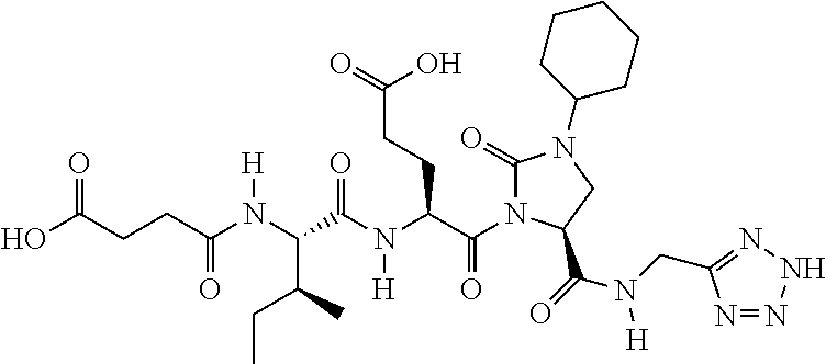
C1(=O)N(C(C(N(C(C(N(C(CCC(O)=O)=O)[H])C(CC)C)=O)[H])CCC(=O)O)=O)C(C(=O)N(CC2=NNN=N2)[H])CN1C1CCCCC1
